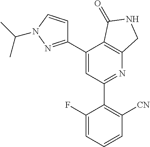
C1(C2=C([CN])C=CC=C2F)=NC2=C(C(C3=NN(C(C)C)C=C3)=C1)C(=O)NC2
